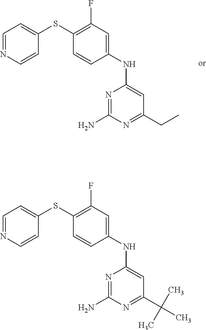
C1=NC=CC(SC2=C(F)C=C(NC3=CC(CC)=NC(N)=N3)C=C2)=C1.C1=NC=CC(SC2=C(F)C=C(NC3=CC(C(C)(C)C)=NC(N)=N3)C=C2)=C1
